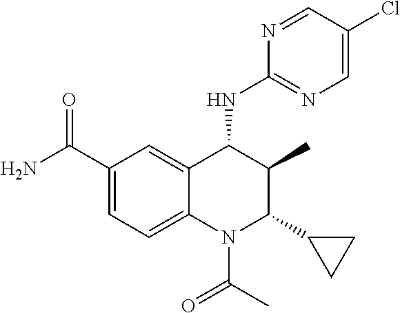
C1(C(N)=O)=CC=C2C(=C1)C(NC1=NC=C(Cl)C=N1)C(C)C(C1CC1)N2C(C)=O
